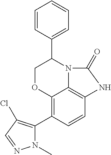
C12=C(C3=C(Cl)C=NN3C)C=CC3=C1N(C(C1=CC=CC=C1)CO2)C(=O)N3
